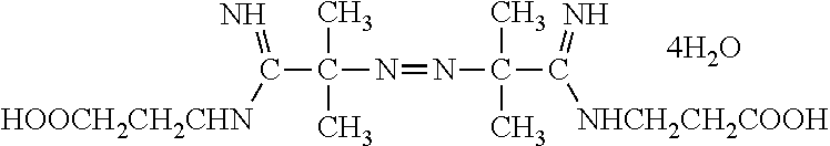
C(C(N=NC(C([NHCH2CH2COOH])=N)(C)C)(C)C)(=N)[HOOCH2CH2CHN]
